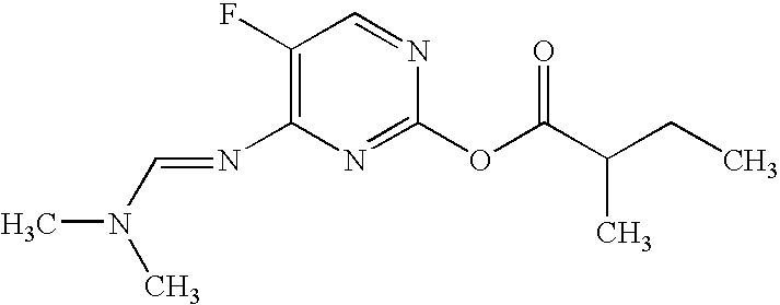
C1(F)=C(N=CN(C)C)N=C(OC(C(CC)C)=O)N=C1
